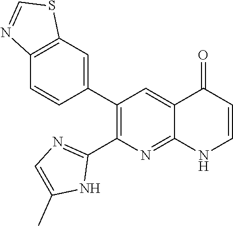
C12=C(C=C(C3=C(C4=NC=C(C)N4)N=C4C(=C3)C(=O)C=CN4)C=C1)SC=N2
